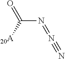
N(C([20A])=O)=N#N
